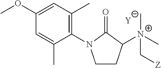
[Y].C1CC([N+](C[Z])(C)C)C(=O)N1C1=C(C)C=C(OC)C=C1C
